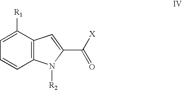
C1=C([R1])C2=C(C=C1)N([R2])C(C([X])=O)=C2
